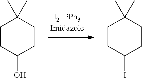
C1CC(O)CCC1(C)C.C1CC(I)CCC1(C)C
